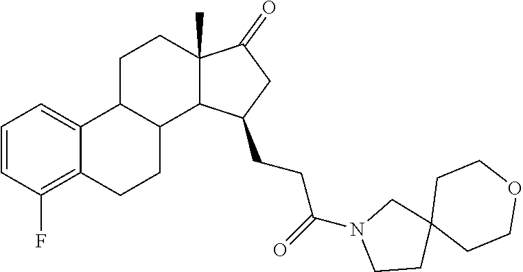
C1=CC(F)=C2C(=C1)C1C(CC2)C2C(C)(CC1)C(=O)CC2CCC(=O)N1CCC2(C1)CCOCC2
